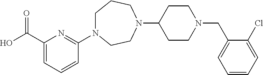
C(C1=CC=CC(N2CCCN(C3CCN(CC4=CC=CC=C4Cl)CC3)CC2)=N1)(O)=O
